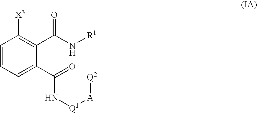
C1=C(C(=O)N[Q1][A][Q2])C(C(=O)N[R1])=C([X3])C=C1
